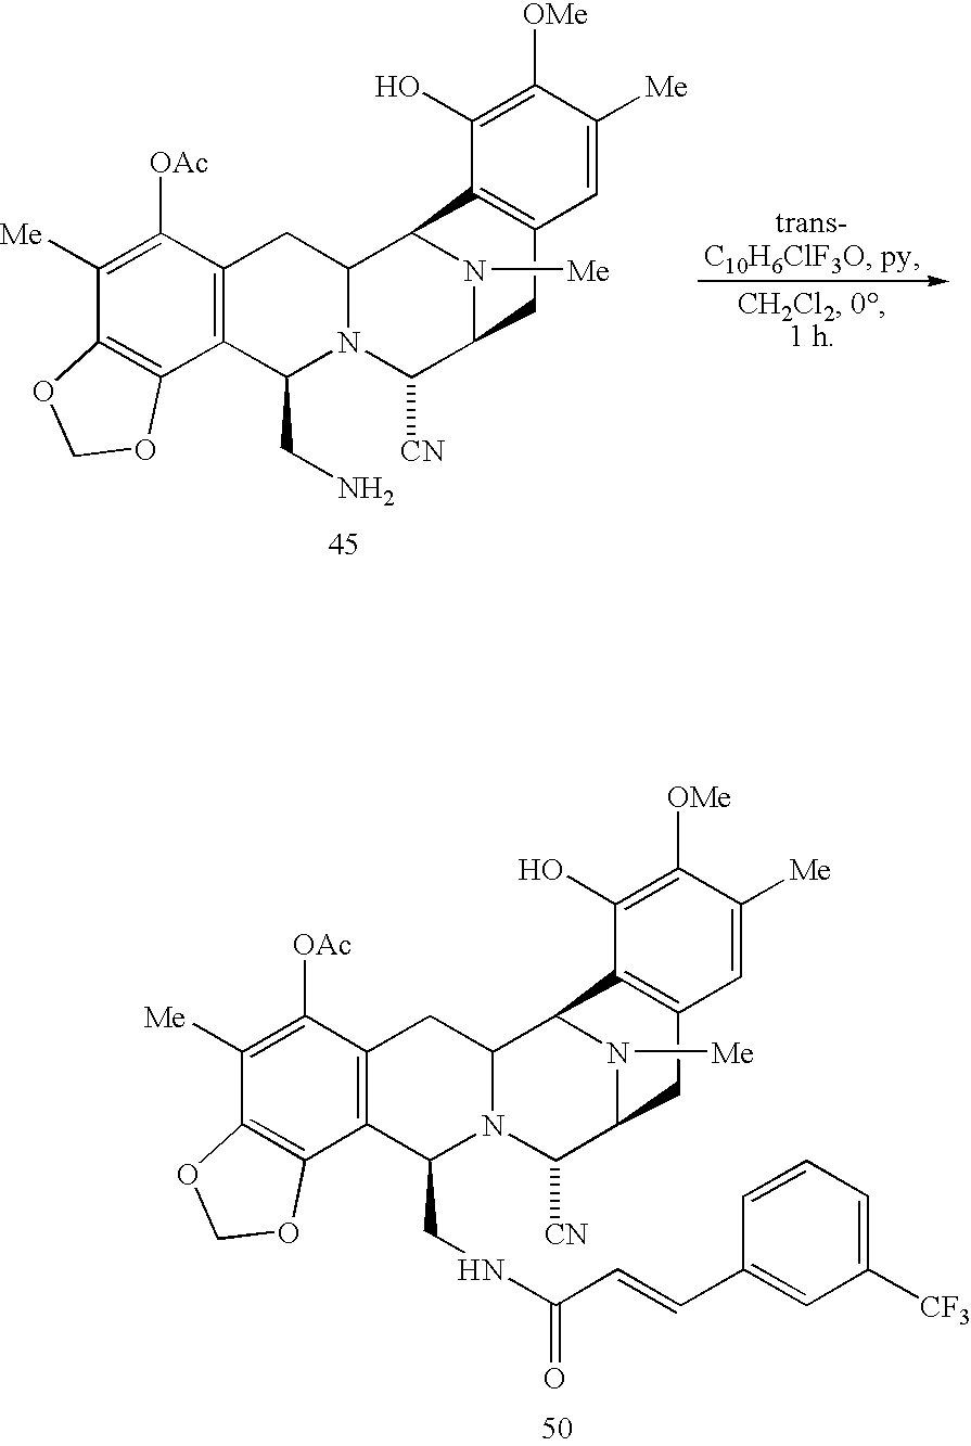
C12=C(C3C4N(C(CNC(C=CC5=CC([CF3])=CC=C5)=O)C5=C(C([OAc])=C([Me])C6=C5OCO6)C4)C([CN])C(C1)N3[Me])C(O)=C([OMe])C([Me])=C2.C12=C(C3C4N(C(CN)C5=C(C([OAc])=C([Me])C6=C5OCO6)C4)C([CN])C(C1)N3[Me])C(O)=C([OMe])C([Me])=C2
